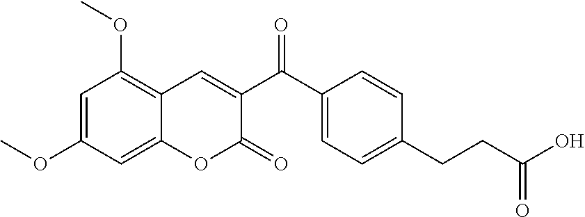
C1=CC(CCC(=O)O)=CC=C1C(C1=CC2=C(OC)C=C(OC)C=C2OC1=O)=O
